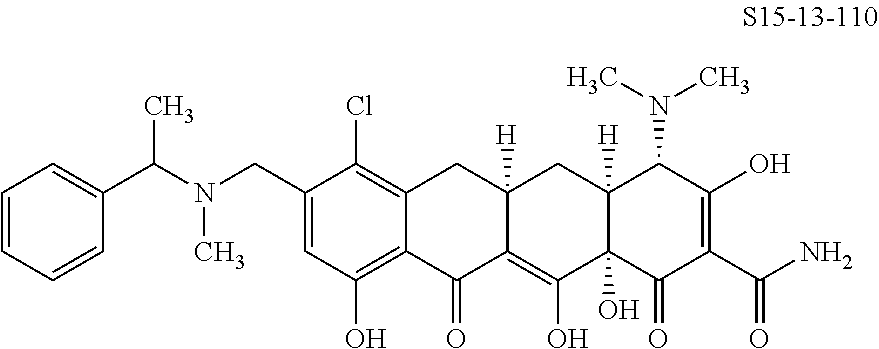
C12=C(Cl)C(CN(C(C3=CC=CC=C3)C)C)=CC(O)=C1C(=O)C1=C(O)C3(O)C([H])(CC1([H])C2)C(N(C)C)C(O)=C(C(N)=O)C3=O
